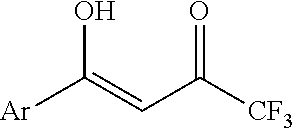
[Ar]C(=CC([CF3])=O)O
